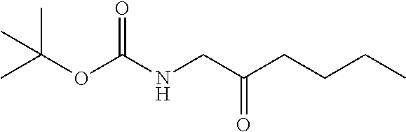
CC(OC(NCC(CCCC)=O)=O)(C)C
